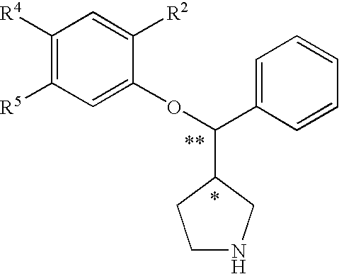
C1([R4])=C([R5])C=C(OC(C2=CC=CC=C2)C2CNCC2)C([R2])=C1
